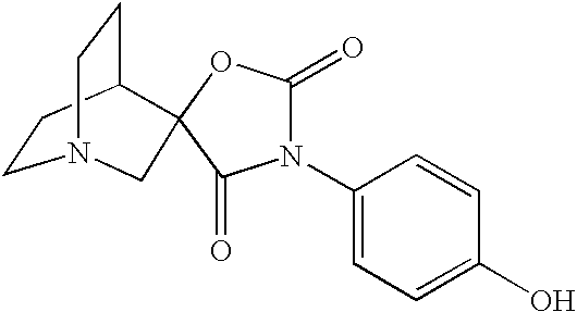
C1CC2CCN1CC21OC(=O)N(C2=CC=C(O)C=C2)C1=O
